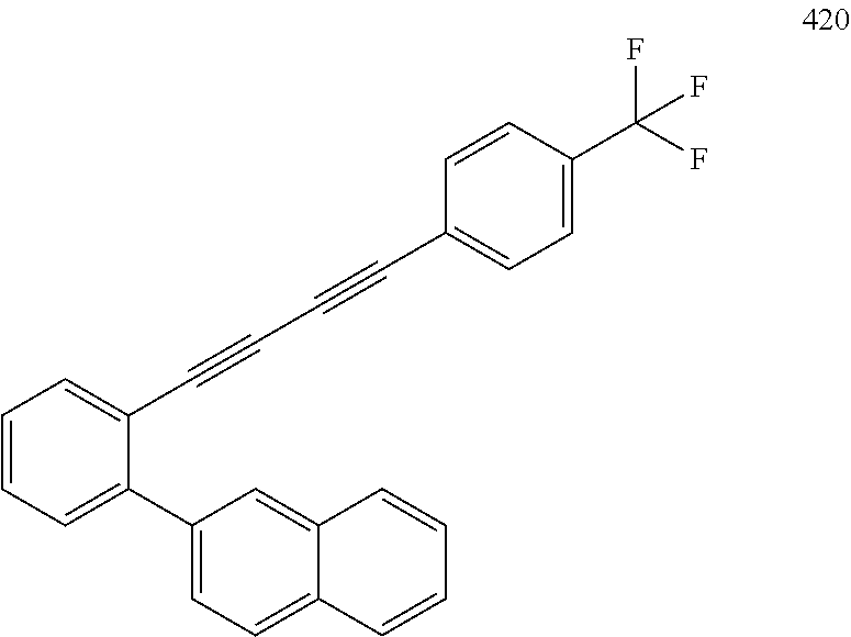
C1(C2=CC=CC=C2C#CC#CC2=CC=C(C(F)(F)F)C=C2)=CC=C2C(=C1)C=CC=C2
